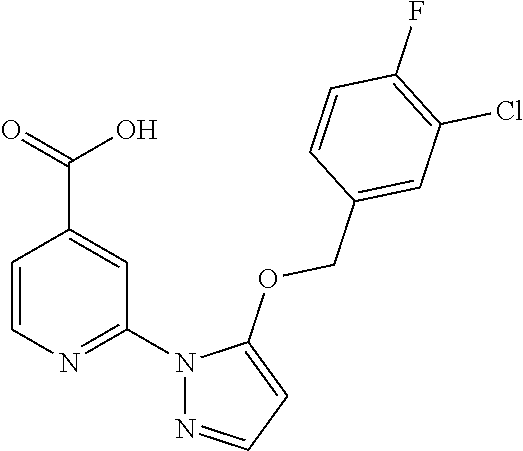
C1=CN=C(N2N=CC=C2OCC2=CC(Cl)=C(F)C=C2)C=C1C(=O)O
